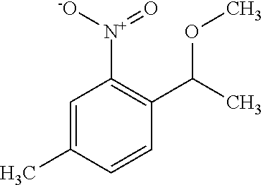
C1=C(C)C=CC(C(C)OC)=C1[N+](=O)[-O]
